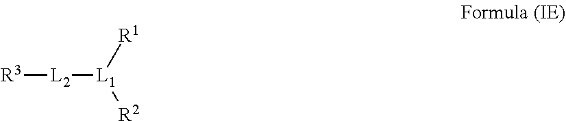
[R3][L2][L1]([R2])[R1]
